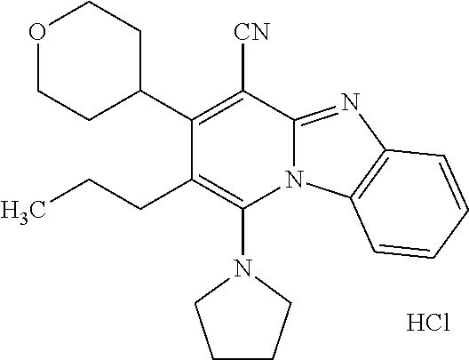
Cl.N1(C2=C(CCC)C(C3CCOCC3)=C([CN])C3=NC4=C(N23)C=CC=C4)CCCC1
